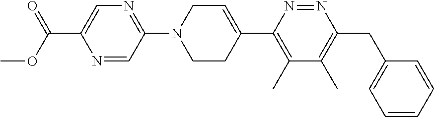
O=C(OC)C1=CN=C(N2CCC(C3=C(C)C(C)=C(CC4=CC=CC=C4)N=N3)=CC2)C=N1
